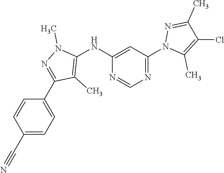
N1=C(N2C(C)=C(Cl)C(C)=N2)C=C(NC2=C(C)C(C3=CC=C(C#N)C=C3)=NN2C)N=C1
